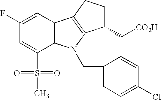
C1=C(S(=O)(=O)C)C2=C(C=C1F)C1=C(N2CC2=CC=C(Cl)C=C2)C(C[CO2H])CC1
